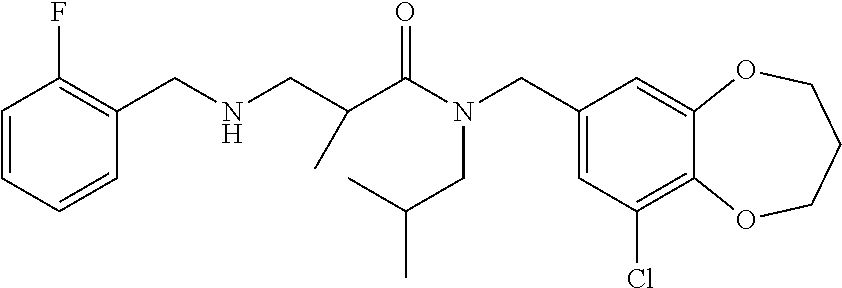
C1(CN(C(=O)C(CNCC2=C(F)C=CC=C2)C)CC(C)C)=CC(Cl)=C2C(=C1)OCCCO2
